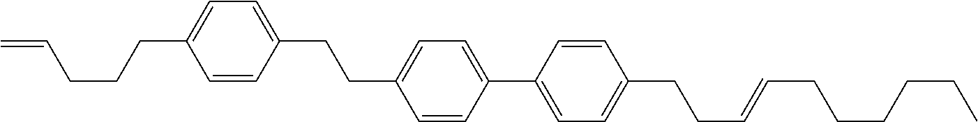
C1=CC(CCC2=CC=C(C3=CC=C(CCC=CCCCCCC)C=C3)C=C2)=CC=C1CCCC=C
